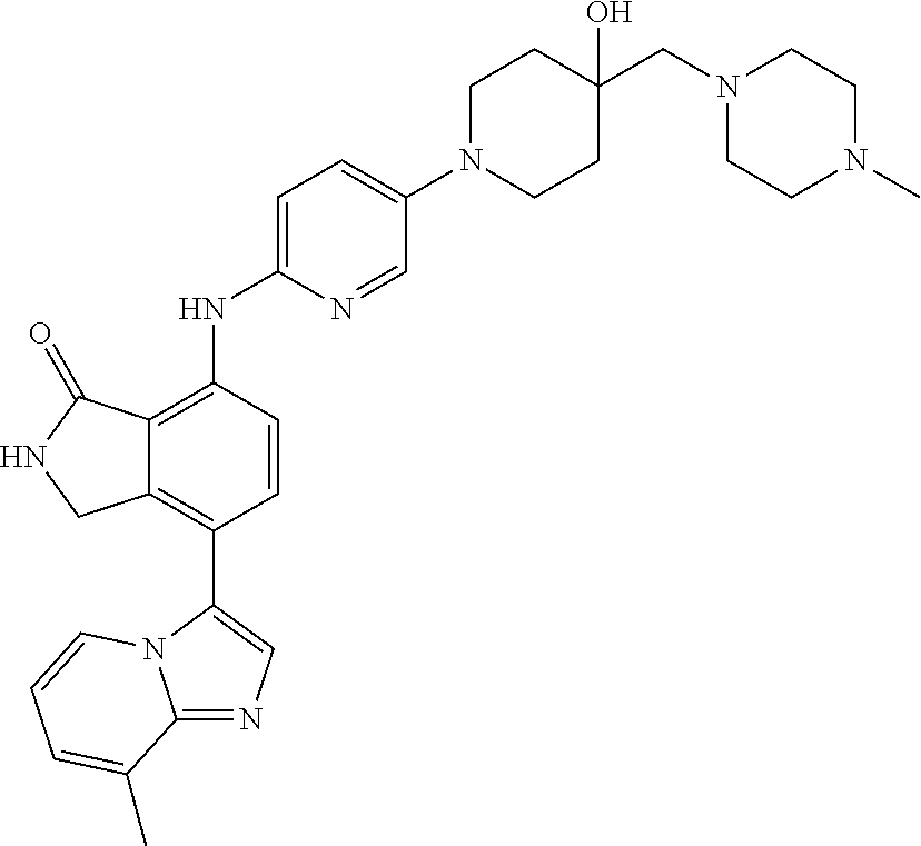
C12=NC=C(C3=C4C(=C(NC5=CC=C(N6CCC(CN7CCN(C)CC7)(O)CC6)C=N5)C=C3)C(=O)NC4)N1C=CC=C2C
